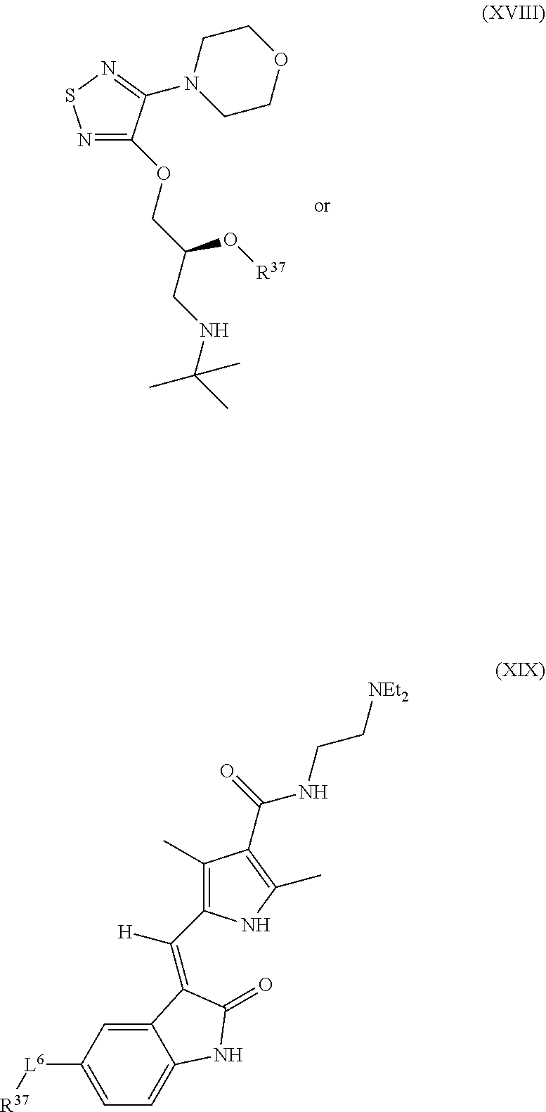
N1=C(OCC(CNC(C)(C)C)O[R37])C(N2CCOCC2)=NS1.C1([L6][R37])=CC=C2C(=C1)C(=C(C1=C(C)C(C(=O)NCC[NEt2])=C(C)N1)[H])C(=O)N2
